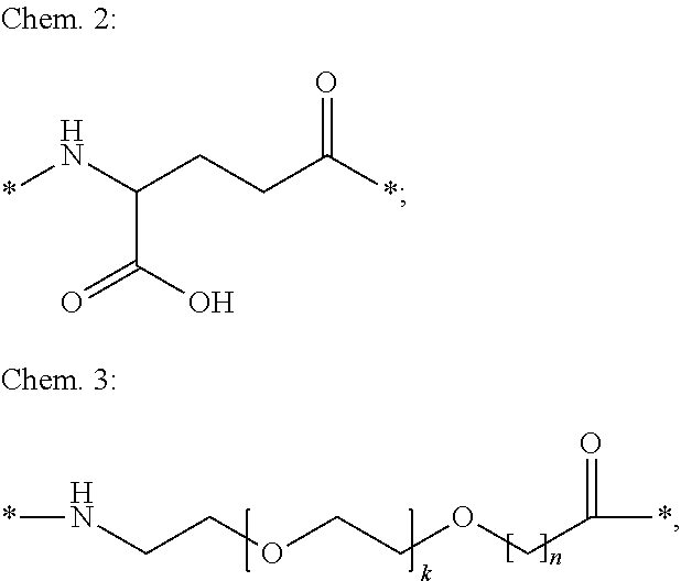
*NC(CCC(*)=O)C(O)=O.*NCCOCCOCC(*)=O
